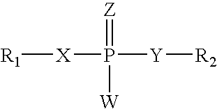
P(=[Z])([W])([Y][R2])[X][R1]
